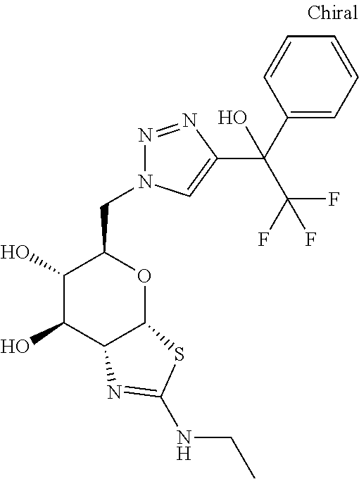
C1(O)C(O)C2C(OC1CN1N=NC(C(C3=CC=CC=C3)(C(F)(F)F)O)=C1)SC(NCC)=N2
